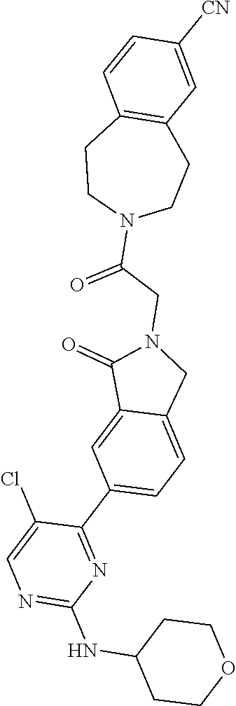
N1=C(NC2CCOCC2)N=C(C2=CC=C3C(=C2)C(=O)N(CC(=O)N2CCC4=C(CC2)C=CC([CN])=C4)C3)C(Cl)=C1
